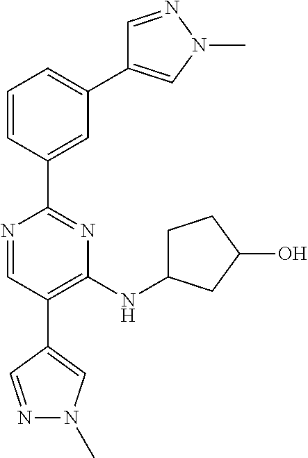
N1=CC(C2=CN(C)N=C2)=C(NC2CCC(O)C2)N=C1C1=CC(C2=CN(C)N=C2)=CC=C1
